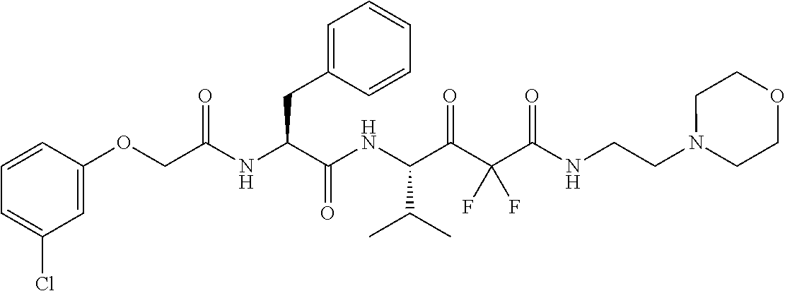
C1=CC=C(Cl)C=C1OCC(NC(C(NC(C(C(C(NCCN1CCOCC1)=O)(F)F)=O)C(C)C)=O)CC1=CC=CC=C1)=O
